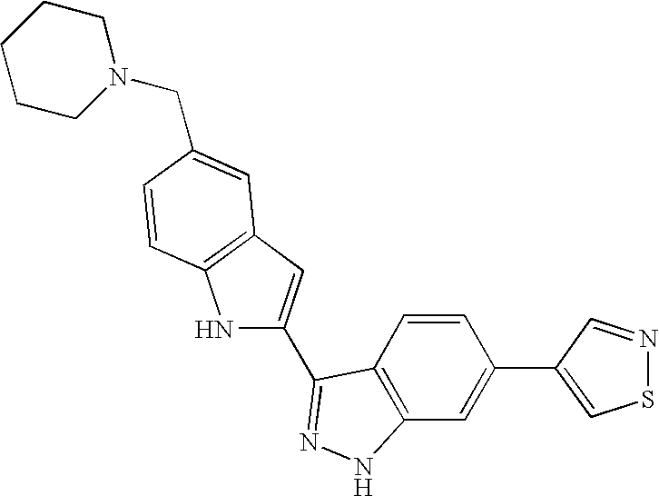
C1=CC2=C(C=C1C1=CSN=C1)NN=C2C1=CC2=C(N1)C=CC(CN1CCCCC1)=C2
